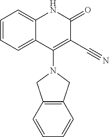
C1=CC=C2C(=C1)NC(=O)C(C#N)=C2N1CC2=C(C1)C=CC=C2
